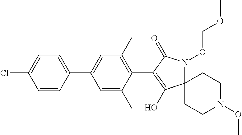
C1(C)=C(C2=C(O)C3(N(OCOC)C2=O)CCN(OC)CC3)C(C)=CC(C2=CC=C(Cl)C=C2)=C1
